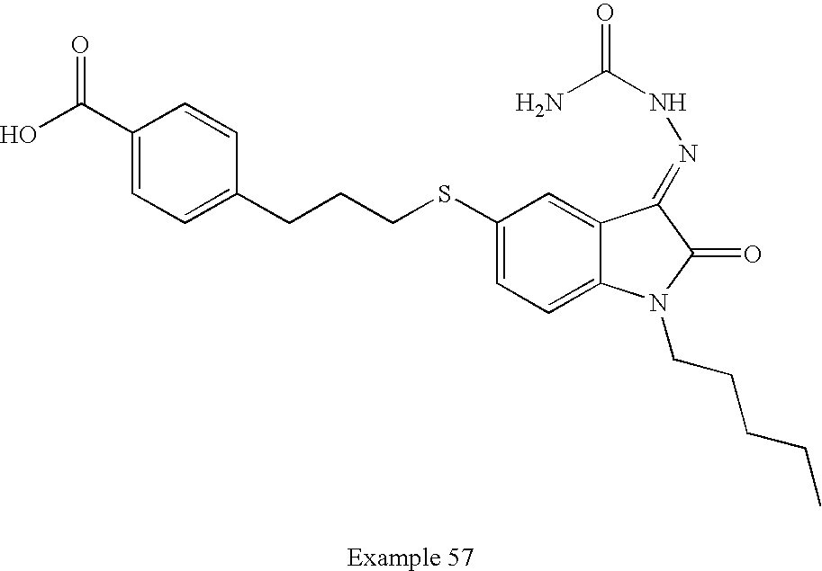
C1(C(O)=O)=CC=C(CCCSC2=CC=C3C(=C2)C(=NNC(=O)N)C(=O)N3CCCCC)C=C1
